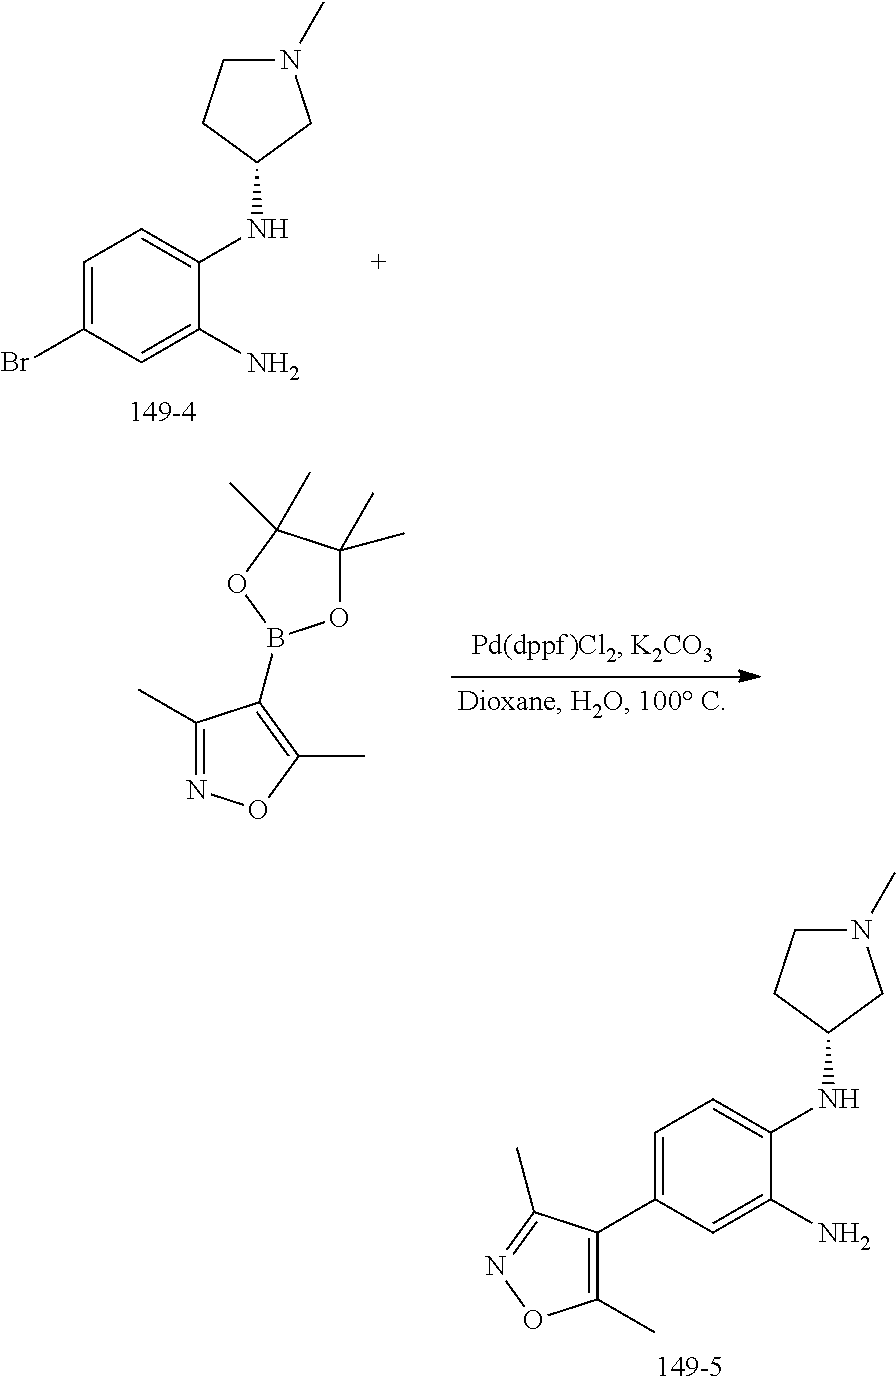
N1(C)CCC(NC2=CC=C(Br)C=C2N)C1.C1(C)=NOC(C)=C1B1OC(C)(C)C(C)(C)O1.N1(C)CCC(NC2=CC=C(C3=C(C)ON=C3C)C=C2N)C1
